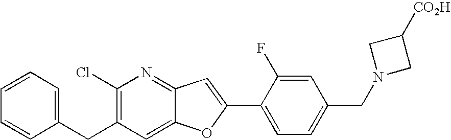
C1=C(CC2=C(Cl)N=C3C(=C2)OC(C2=CC=C(CN4CC([CO2H])C4)C=C2F)=C3)C=CC=C1
